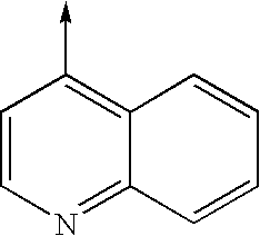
C1=CN=C2C(=C1->C)C=CC=C2
